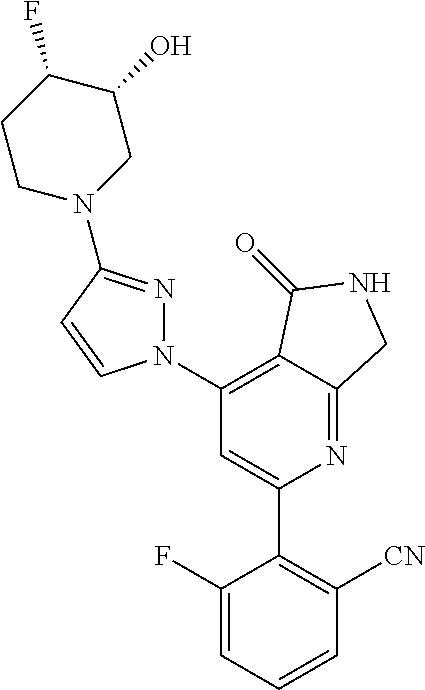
C1(N2N=C(N3CC(O)C(F)CC3)C=C2)=C2C(=NC(C3=C([CN])C=CC=C3F)=C1)CNC2=O
